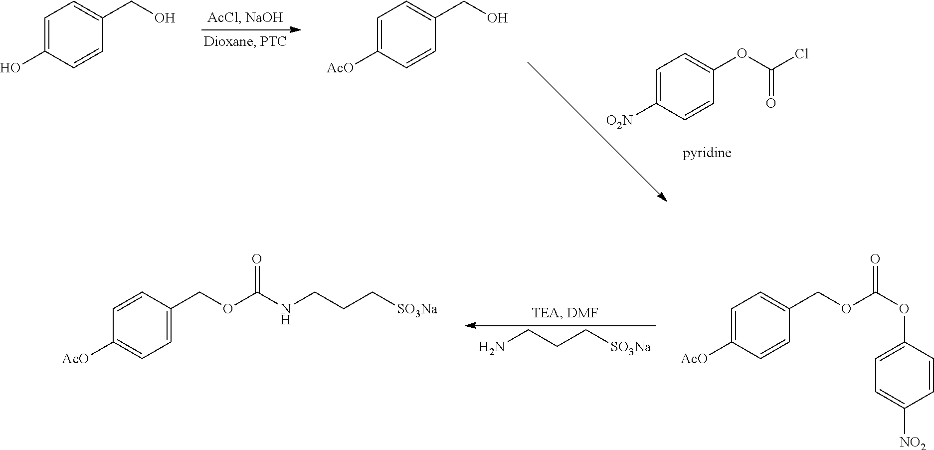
NCCC[SO3Na].C1=C([AcO])C=CC(COC(OC2=CC=C([NO2])C=C2)=O)=C1.C1=C(COC(NCCC[SO3Na])=O)C=CC([AcO])=C1.C1=C([O2N])C=CC(OC(Cl)=O)=C1.C1=C(O)C=CC(CO)=C1.C1=C([AcO])C=CC(CO)=C1
